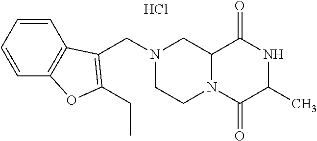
C12N(C(=O)C(C)NC1=O)CCN(CC1=C(CC)OC3=C1C=CC=C3)C2.Cl
